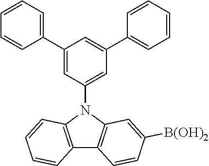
C1(C2=CC=CC=C2)=CC(N2C3=C(C4=C2C=C([B(OH)2])C=C4)C=CC=C3)=CC(C2=CC=CC=C2)=C1
